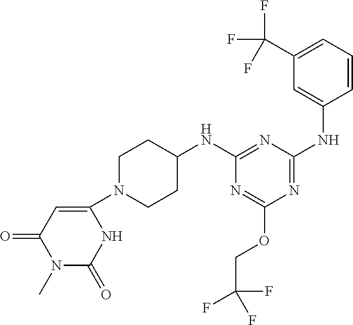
N1C(=O)N(C)C(=O)C=C1N1CCC(NC2=NC(NC3=CC(C(F)(F)F)=CC=C3)=NC(OCC(F)(F)F)=N2)CC1
